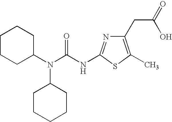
C1CCC(N(C(NC2=NC(CC(=O)O)=C(C)S2)=O)C2CCCCC2)CC1
